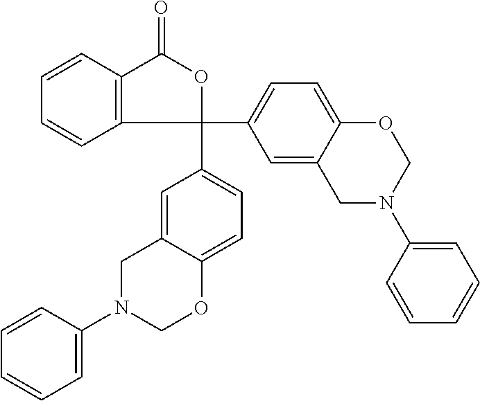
C1=CC=CC=C1N1COC2=CC=C(C3(C4=CC=C5C(=C4)CN(C4=CC=CC=C4)CO5)OC(=O)C4=C3C=CC=C4)C=C2C1
